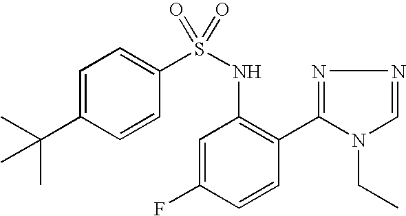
C1=C(C(C)(C)C)C=CC(S(NC2=C(C3=NN=CN3CC)C=CC(F)=C2)(=O)=O)=C1
